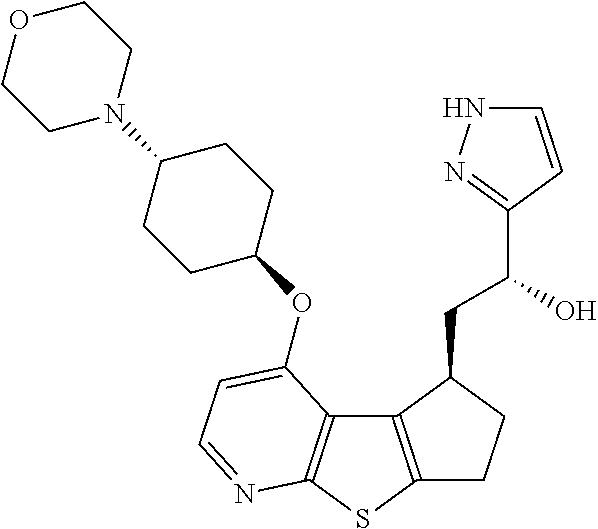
C1C2=C(C(CC(O)C3=NNC=C3)C1)C1=C(S2)N=CC=C1OC1CCC(N2CCOCC2)CC1
